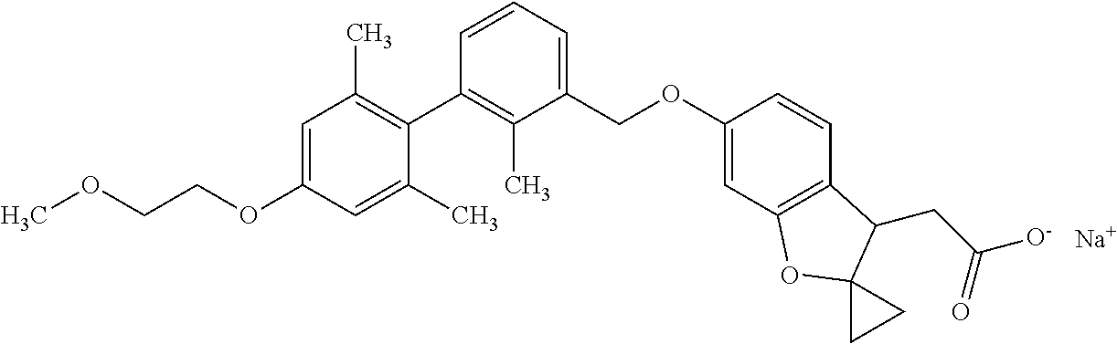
C1=C(OCCOC)C=C(C)C(C2=C(C)C(COC3=CC4=C(C=C3)C(CC([O-])=O)C3(O4)CC3)=CC=C2)=C1C.[Na]
